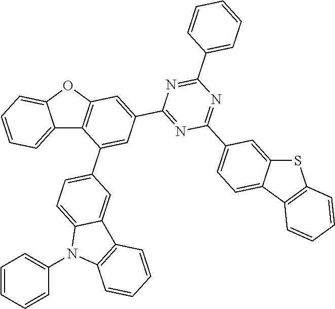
C12=CC=CC=C1OC1=C2C(C2=CC=C3C(=C2)C2=C(N3C3=CC=CC=C3)C=CC=C2)=CC(C2=NC(C3=CC=C4C(=C3)SC3=C4C=CC=C3)=NC(C3=CC=CC=C3)=N2)=C1
